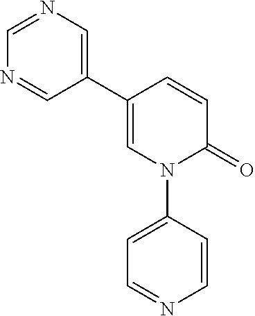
C1=C(C2=CN=CN=C2)C=CC(=O)N1C1=CC=NC=C1
